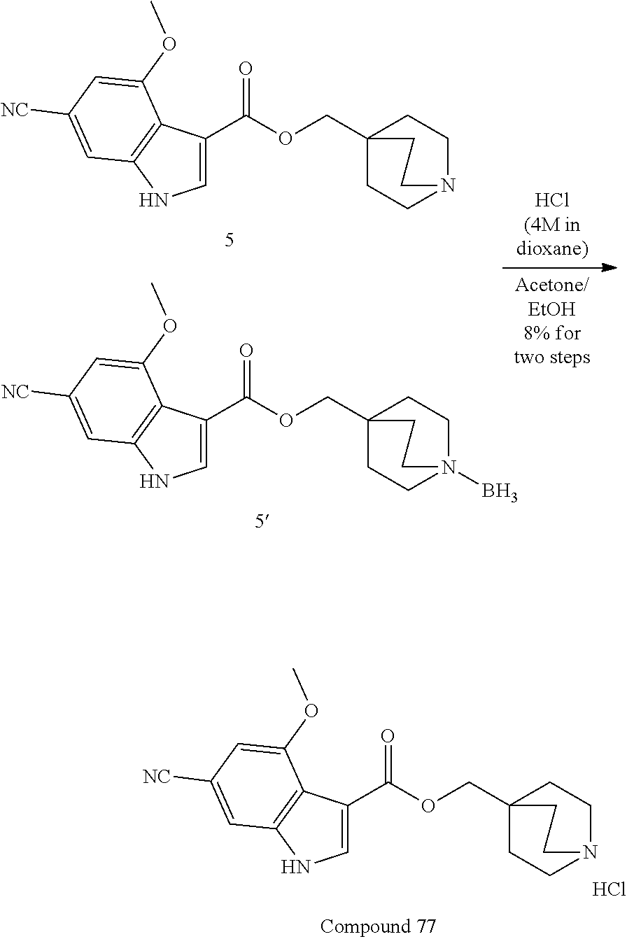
C1=C(C(OCC23CCN(CC2)CC3)=O)C2=C(N1)C=C([NC])C=C2OC.C1=C(C(OCC23CCN(B)(CC2)CC3)=O)C2=C(N1)C=C([NC])C=C2OC.C1=C(C(OCC23CCN(CC2)CC3)=O)C2=C(N1)C=C([NC])C=C2OC.Cl
